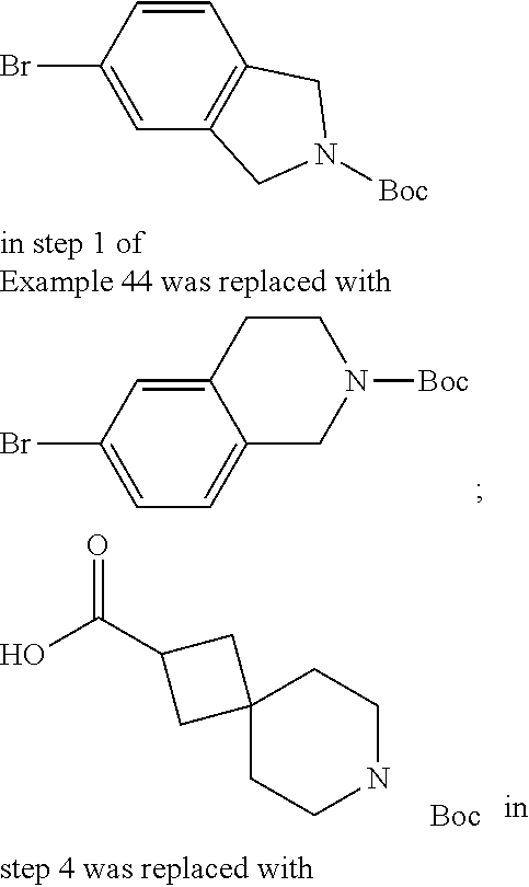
C12=CC(Br)=CC=C1CN([Boc])CC2.OC(=O)C1CC2(CCNCC2)C1.[Boc].C1=CC(Br)=CC2=C1CN([Boc])C2
